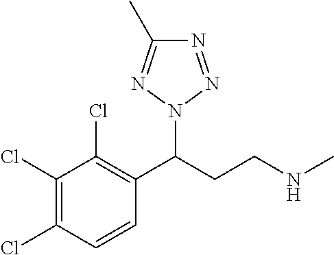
ClC1=C(Cl)C(Cl)=C(C(CCNC)N2N=C(C)N=N2)C=C1
